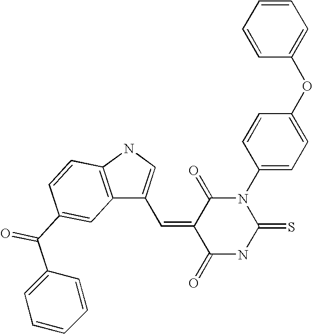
C1=CC=CC(OC2=CC=C(N3C(=O)C(=CC4=CNC5=C4C=C(C(C4=CC=CC=C4)=O)C=C5)C(=O)NC3=S)C=C2)=C1
